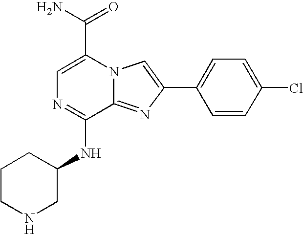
N12C(=NC(C3=CC=C(Cl)C=C3)=C1)C(NC1CCCNC1)=NC=C2C(N)=O
